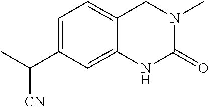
C1=C(C(C)[CN])C=C2C(=C1)CN(C)C(=O)N2
